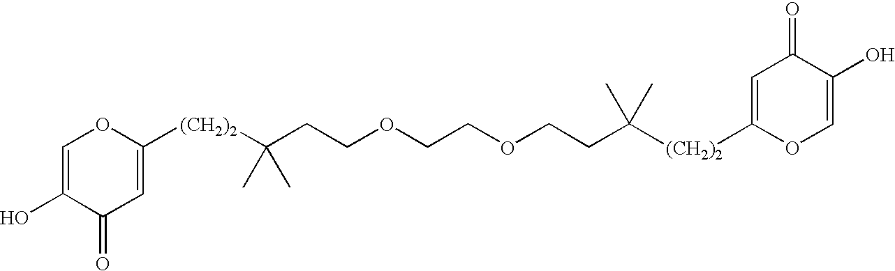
[(CH2)2](C(C)(CCOCCOCCC([(CH2)2]C1=CC(=O)C(O)=CO1)(C)C)C)C1=CC(=O)C(O)=CO1
